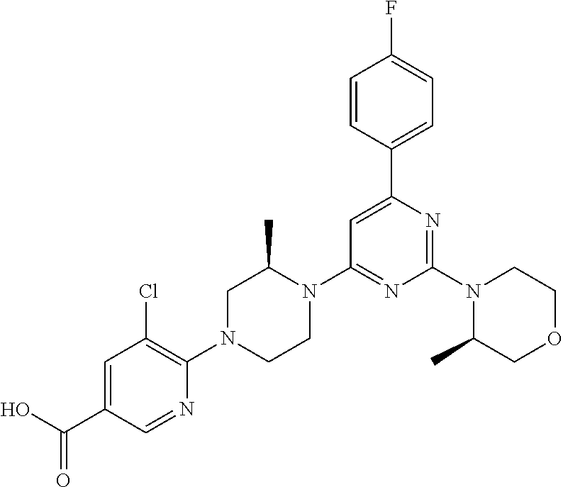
OC(C1=CC(Cl)=C(N2CCN(C3=NC(N4C(C)COCC4)=NC(C4=CC=C(F)C=C4)=C3)C(C)C2)N=C1)=O
